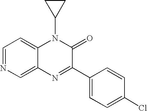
C1=NC=C2C(=C1)N(C1CC1)C(=O)C(C1=CC=C(Cl)C=C1)=N2
